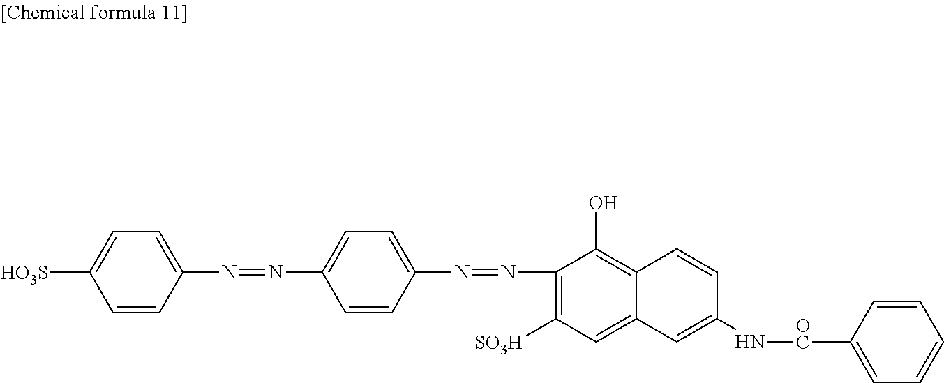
[HO3S]C1=CC=C(N=NC2=CC=C(N=NC3=C([SO3H])C=C4C(=C3O)C=CC(N[OC]C3=CC=CC=C3)=C4)C=C2)C=C1
